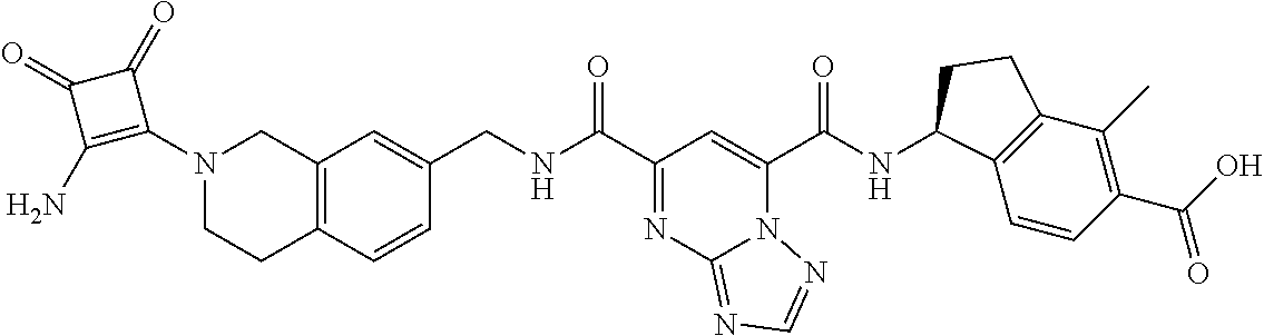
C12=C(C=CC(CNC(C3=NC4=NC=NN4C(C(NC4C5=C(C(C)=C(C(O)=O)C=C5)CC4)=O)=C3)=O)=C1)CCN(C1=C(N)C(=O)C1=O)C2
